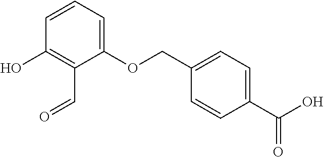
C1(OCC2=CC=C(C(O)=O)C=C2)=CC=CC(O)=C1C=O
